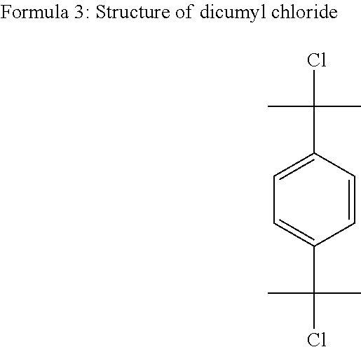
C1=C(C(Cl)(C)C)C=CC(C(Cl)(C)C)=C1
